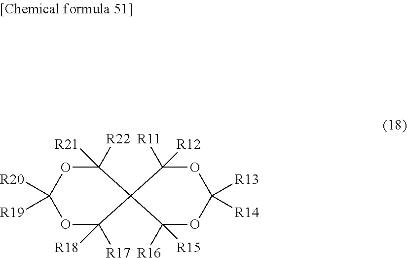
C1([R21])([R22])OC([R20])([R19])OC([R18])([R17])C12C([R15])([R16])OC([R13])([R14])OC2([R12])[R11]
